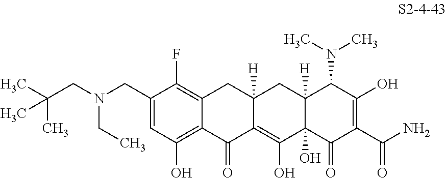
C1(CN(CC(C)(C)C)CC)=CC(O)=C2C(=C1F)CC1([H])C(=C(O)C3(O)C([H])(C1)C(N(C)C)C(O)=C(C(N)=O)C3=O)C2=O
